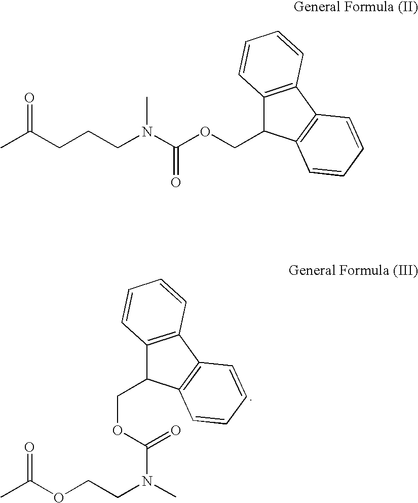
CC(OCCN(C)C(OCC1C2=C(C3=C1C=CC=C3)C=CC=C2)=O)=O.CC(CCCN(C(OCC1C2=C(C3=C1C=CC=C3)C=CC=C2)=O)C)=O
